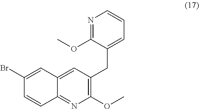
C12=CC(CC3=CC=CN=C3OC)=C(OC)N=C1C=CC(Br)=C2
